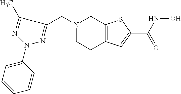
N1(CC2=NN(C3=CC=CC=C3)N=C2C)CCC2=C(C1)SC(C(=O)NO)=C2
